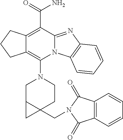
C12=C(N3CC4C(CN5C(=O)C6=C(C=CC=C6)C5=O)(CC3)C4)N3C(=NC4=C3C=CC=C4)C(C(N)=O)=C1CCC2
